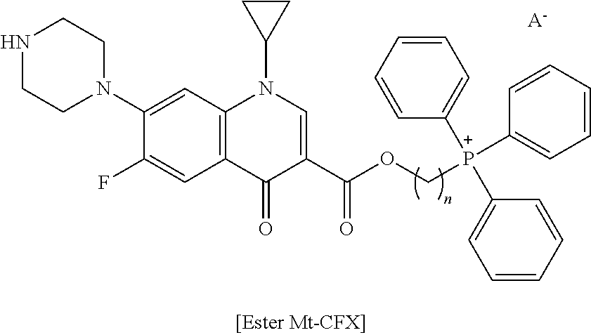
N1CCN(C2=CC3=C(C=C2F)C(=O)C(C(OC[P+](C2=CC=CC=C2)(C2=CC=CC=C2)C2=CC=CC=C2)=O)=CN3C2CC2)CC1.[A-]
